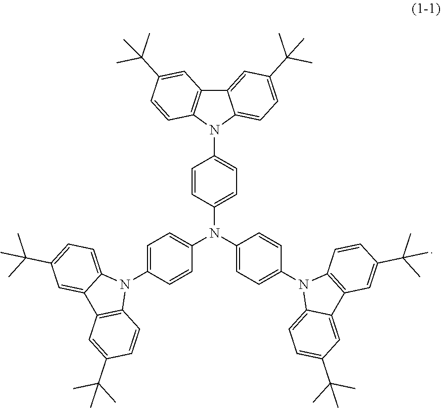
C1=CC(N(C2=CC=C(N3C4=CC=C(C(C)(C)C)C=C4C4=C3C=CC(C(C)(C)C)=C4)C=C2)C2=CC=C(N3C4=CC=C(C(C)(C)C)C=C4C4=C3C=CC(C(C)(C)C)=C4)C=C2)=CC=C1N1C2=CC=C(C(C)(C)C)C=C2C2=C1C=CC(C(C)(C)C)=C2
